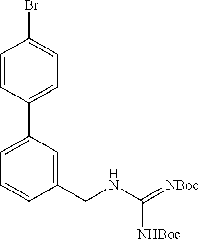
C1=C(C2=CC=C(Br)C=C2)C=C(CNC(=[NBoc])[NHBoc])C=C1
